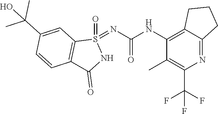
O=S1(=NC(=O)NC2=C3CCCC3=NC(C(F)(F)F)=C2C)C2=C(C(=O)N1)C=CC(C(C)(O)C)=C2
